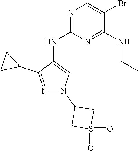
N1=C(NC2=CN(C3CS(=O)(=O)C3)N=C2C2CC2)N=C(NCC)C(Br)=C1
